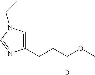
C1(CCC(=O)OC)=CN(CC)C=N1
